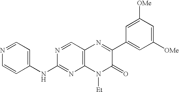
C1=CC(NC2=NC3=C(C=N2)N=C(C2=CC([OMe])=CC([OMe])=C2)C(=O)N3[Et])=CC=N1
